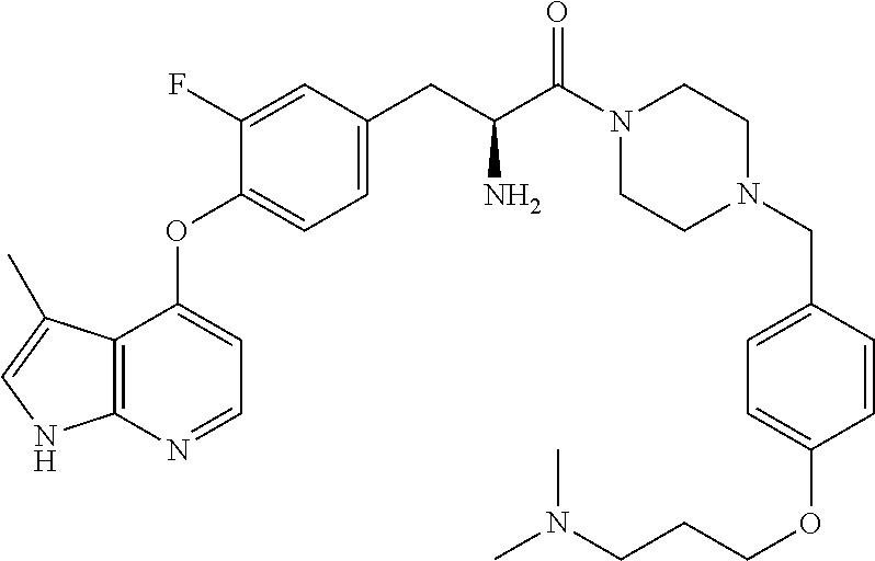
C1CN(CC2=CC=C(OCCCN(C)C)C=C2)CCN1C(C(CC1=CC=C(OC2=CC=NC3=C2C(C)=CN3)C(F)=C1)N)=O
